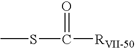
CSC(=O)[RVII-50]
